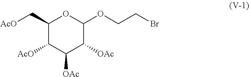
C1(C[AcO])C([AcO])C([OAc])C([OAc])C(OCCBr)O1
